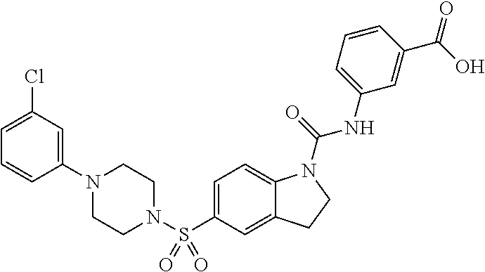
C1(N2CCN(S(C3=CC=C4C(=C3)CCN4C(=O)NC3=CC=CC(C(O)=O)=C3)(=O)=O)CC2)=CC(Cl)=CC=C1
